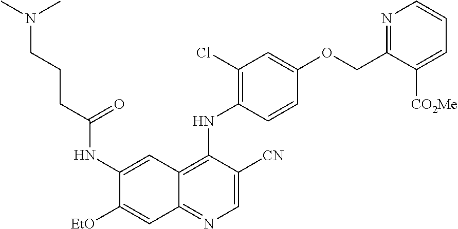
C1=C([CN])C(NC2=C(Cl)C=C(OCC3=NC=CC=C3[CO2Me])C=C2)=C2C(=N1)C=C([EtO])C(NC(CCCN(C)C)=O)=C2
